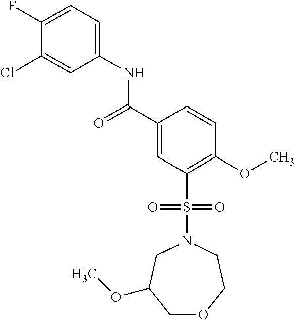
C1(F)=CC=C(NC(C2=CC(S(=O)(=O)N3CC(OC)COCC3)=C(OC)C=C2)=O)C=C1Cl
